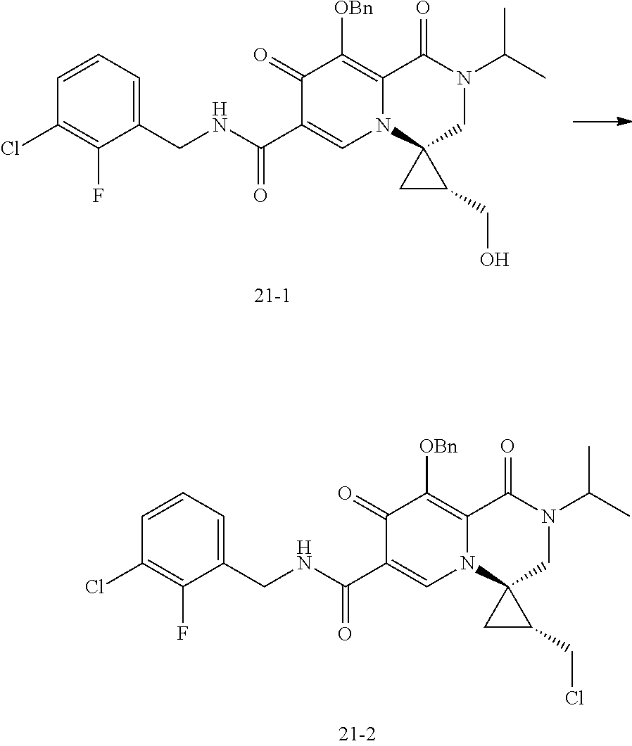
C1=CC=C(CNC(C2=CN3C(=C([OBn])C2=O)C(=O)N(C(C)C)CC32CC2CO)=O)C(F)=C1Cl.C1=CC=C(CNC(C2=CN3C(=C([OBn])C2=O)C(=O)N(C(C)C)CC32CC2CCl)=O)C(F)=C1Cl
